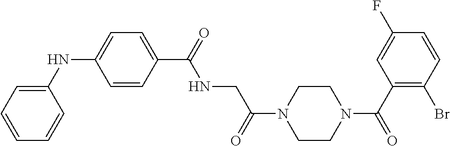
C1(NC2=CC=C(C(=O)NCC(N3CCN(C(C4=C(Br)C=CC(F)=C4)=O)CC3)=O)C=C2)=CC=CC=C1
